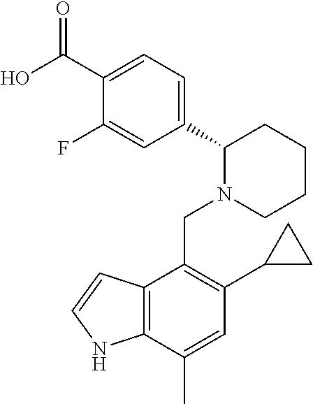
C(C1=C(C2CC2)C=C(C)C2=C1C=CN2)N1CCCCC1C1=CC=C(C(O)=O)C(F)=C1
